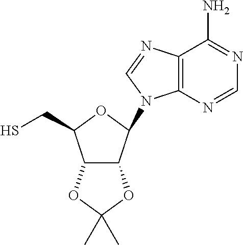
C12=C(N=CN=C1N)N(C1C3C(C(CS)O1)OC(C)(C)O3)C=N2
